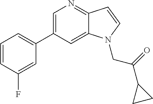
C1=C(C2=CC=CC(F)=C2)C=C2C(=N1)C=CN2CC(C1CC1)=O
